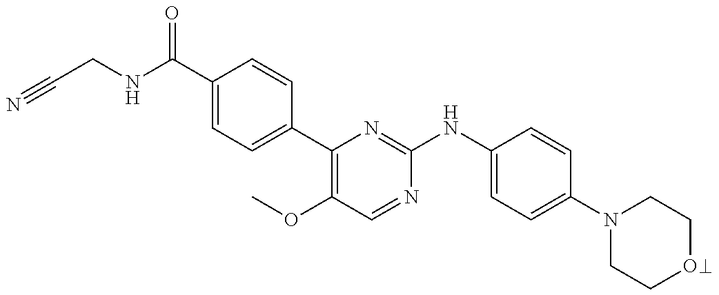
C1(C(NCC#N)=O)=CC=C(C2=C(OC)C=NC(NC3=CC=C(N4CCOCC4)C=C3)=N2)C=C1
